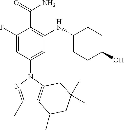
C1(F)=CC(N2N=C(C)C3=C2CC(C)(C)CC3C)=CC(NC2CCC(O)CC2)=C1C(=O)N
